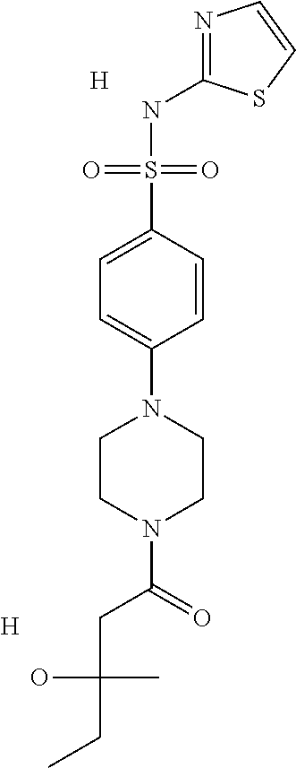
N1=C(NS(C2=CC=C(N3CCN(C(=O)CC(CC)(C)O)CC3)C=C2)(=O)=O)SC=C1.[H].[H]
